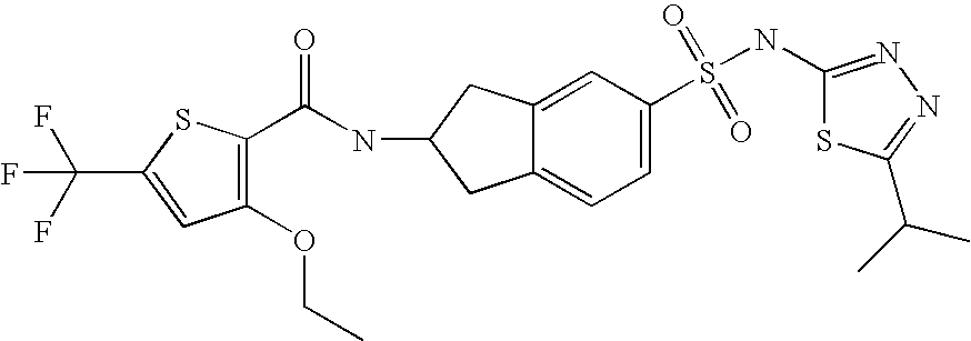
C(NC1CC2=CC(S(NC3=NN=C(C(C)C)S3)(=O)=O)=CC=C2C1)(=O)C1=C(OCC)C=C(C(F)(F)F)S1
